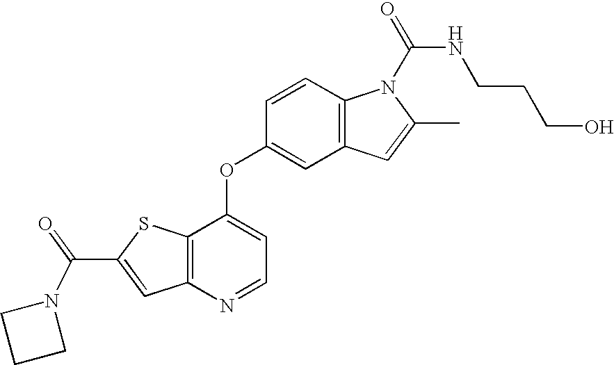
C12=C(C(OC3=CC4=C(C=C3)N(C(=O)NCCCO)C(C)=C4)=CC=N1)SC(C(=O)N1CCC1)=C2
